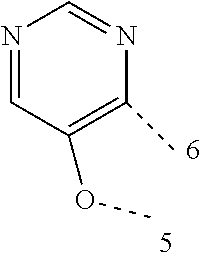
N1=CC(OC)=C(C)N=C1
